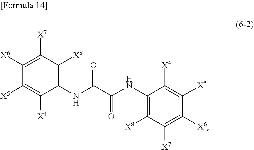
C1(NC(C(NC2=C([X8])C([X7])=C([X6])C([X5])=C2[X4])=O)=O)=C([X8])C([X7])=C([X6])C([X5])=C1[X4]
